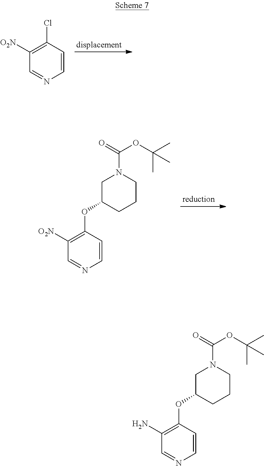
C1=CC(Cl)=C([O2N])C=N1.C1=CC(OC2CCCN(C(OC(C)(C)C)=O)C2)=C([O2N])C=N1.C1=CC(OC2CCCN(C(OC(C)(C)C)=O)C2)=C(N)C=N1
